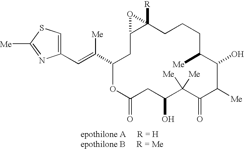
C1=C(C=C([Me])C2CC3C([R])(CCCC([Me])C(O)C([Me])C(=O)C([Me])([Me])C(O)CC(=O)O2)O3)N=C([Me])S1
